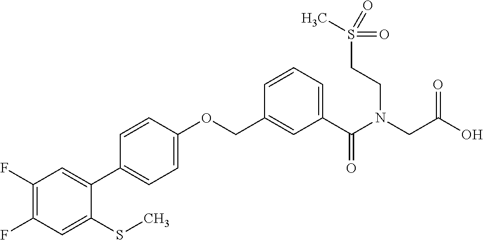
C1(F)=C(F)C=C(SC)C(C2=CC=C(OCC3=CC(C(N(CC(O)=O)CCS(=O)(=O)C)=O)=CC=C3)C=C2)=C1
